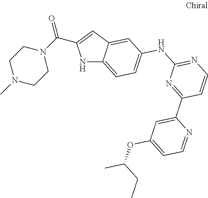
N1C2=CC=C(NC3=NC=CC(C4=CC(OC(C)CC)=CC=N4)=N3)C=C2C=C1C(=O)N1CCN(C)CC1
